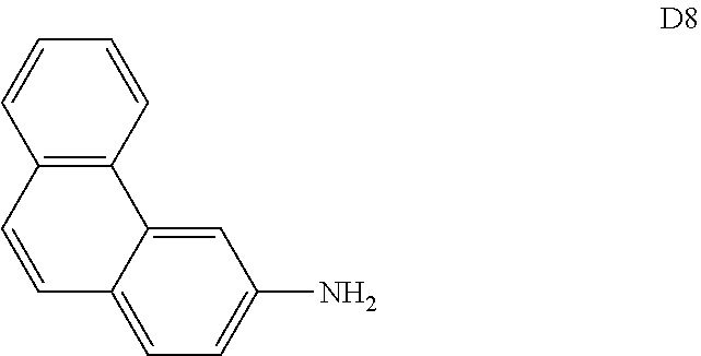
C1=C2C(=CC=C1N)C=CC1=C2C=CC=C1
